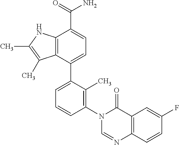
C12=C(C(C3=CC=CC(N4C=NC5=C(C4=O)C=C(F)C=C5)=C3C)=CC=C1C(=O)N)C(C)=C(C)N2
